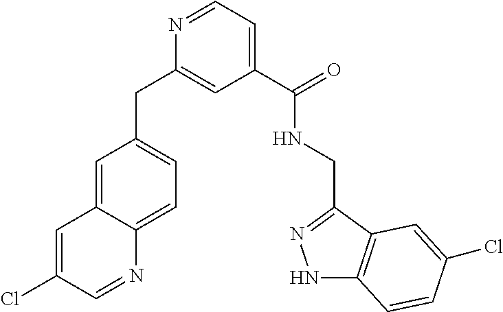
C1=C2C(=CC=C1CC1=CC(C(=O)NCC3=NNC4=C3C=C(Cl)C=C4)=CC=N1)N=CC(Cl)=C2
